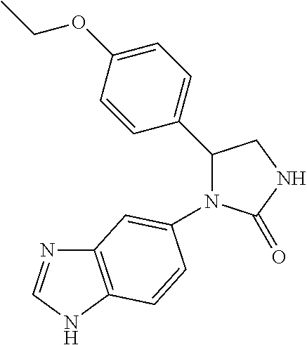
C12=C(NC=N1)C=CC(N1C(=O)NCC1C1=CC=C(OCC)C=C1)=C2
